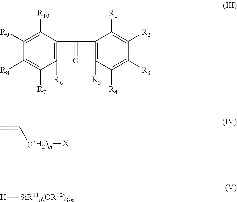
C1([R6])=C(C(=O)C2=C([R5])C([R4])=C([R3])C([R2])=C2[R1])C([R10])=C([R9])C([R8])=C1[R7].C=C[(CH2)m][X].[H][SiR11n(OR12)3-n]
